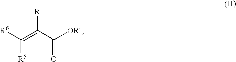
[R6]C(=C(C([OR4])=O)[R])[R5]
